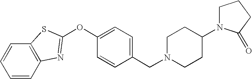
C1=CC2=C(C=C1)SC(OC1=CC=C(CN3CCC(N4CCCC4=O)CC3)C=C1)=N2
